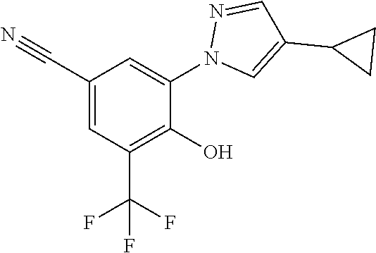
C1=C(C#N)C=C(N2N=CC(C3CC3)=C2)C(O)=C1C(F)(F)F
